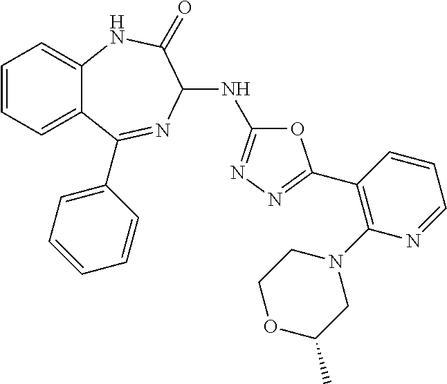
C1(C2=NN=C(NC3N=C(C4=CC=CC=C4)C4=CC=CC=C4NC3=O)O2)=C(N2CCOC(C)C2)N=CC=C1
